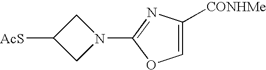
N1(C2=NC([CONHMe])=CO2)CC([AcS])C1
